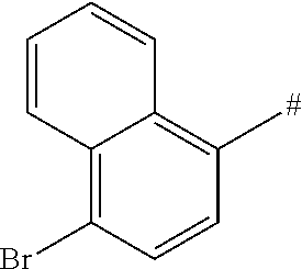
C1=CC2=C(Br)C=CC(C)=C2C=C1
